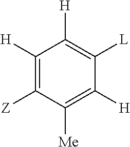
C1([Me])=C([H])C([L])=C([H])C([H])=C1[Z]
